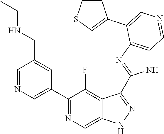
C1(C2=CN=CC(CNCC)=C2)=NC=C2C(=C1F)C(C1=NC3=C(N1)C=NC=C3C1=CSC=C1)=NN2
